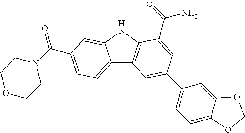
C12=CC=C(C(=O)N3CCOCC3)C=C1NC1=C2C=C(C2=CC=C3C(=C2)OCO3)C=C1C(N)=O
